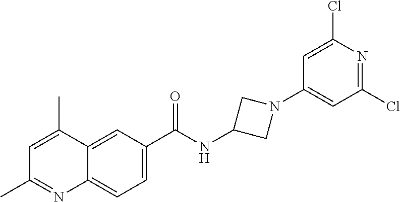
C1=C(C)C2=CC(C(NC3CN(C4=CC(Cl)=NC(Cl)=C4)C3)=O)=CC=C2N=C1C
